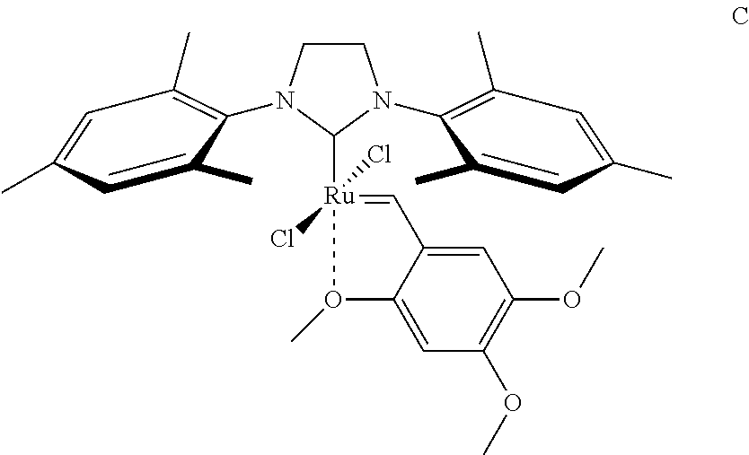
C1CN(C2=C(C)C=C(C)C=C2C)C([Ru]2(Cl)(Cl)=CC3=CC(OC)=C(OC)C=C3O2C)N1C1=C(C)C=C(C)C=C1C
